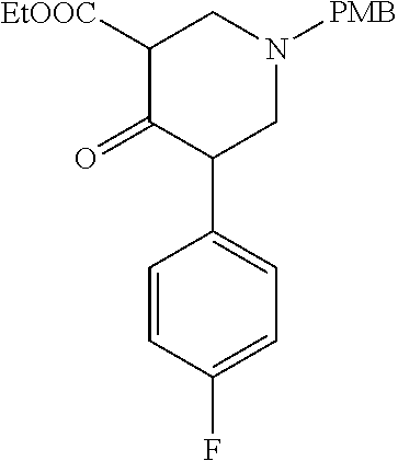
C1(C2=CC=C(F)C=C2)CN([PMB])CC([EtOOC])C1=O
